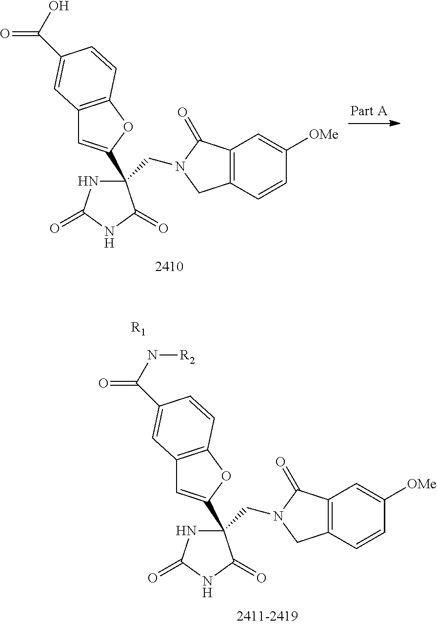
C1(CN2C(=O)C3=C(C=CC([OMe])=C3)C2)(C2=CC3=C(O2)C=CC(C(O)=O)=C3)NC(=O)NC1=O.C1(CN2C(=O)C3=C(C=CC([OMe])=C3)C2)(C2=CC3=C(O2)C=CC(C(N[R2])=O)=C3)NC(=O)NC1=O.[R1]
